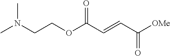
N(CCOC(C=CC([OMe])=O)=O)(C)C
